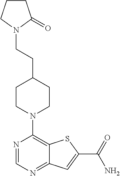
N1=CN=C2C(=C1N1CCC(CCN3C(=O)CCC3)CC1)SC(C(=O)N)=C2
